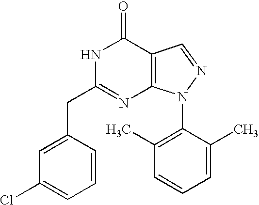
C12=C(N(C3=C(C)C=CC=C3C)N=C1)N=C(CC1=CC(Cl)=CC=C1)NC2=O
